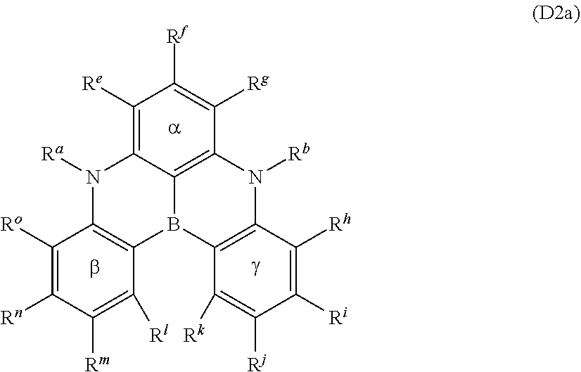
N1([Ra])C2=C([Re])C([Rf])=C([Rg])C3=C2B(C2=C(N3[Rb])C([Rh])=C([Ri])C([Rj])=C2[Rk])C2=C1C([Ro])=C([Rn])C([Rm])=C2[Rl].[g].b.[a]
